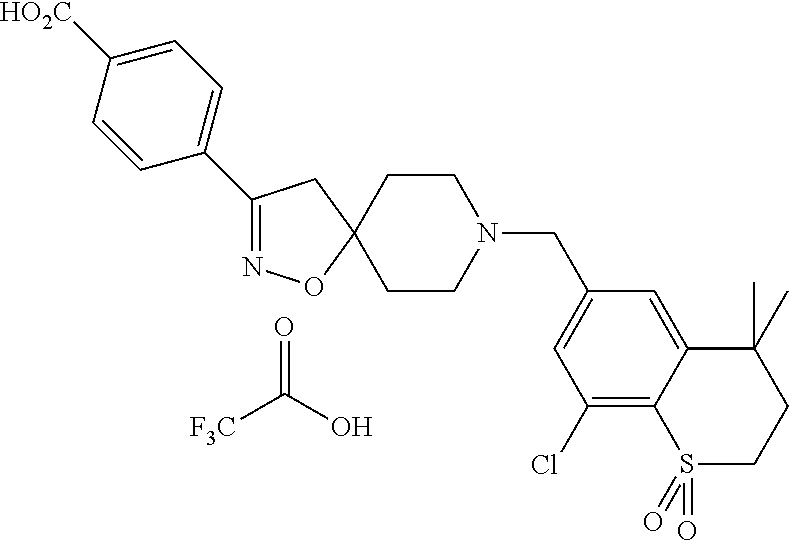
C1(C2=CC=C([HO2C])C=C2)=NOC2(C1)CCN(CC1=CC(Cl)=C3C(=C1)C(C)(C)CCS3(=O)=O)CC2.O=C(O)[F3C]
